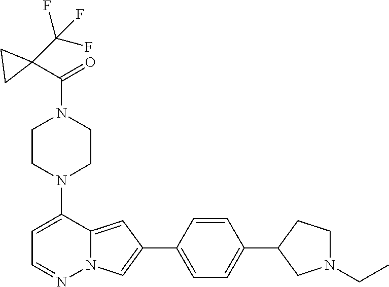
N1(C2=CC=NN3C2=CC(C2=CC=C(C4CN(CC)CC4)C=C2)=C3)CCN(C(C2(C(F)(F)F)CC2)=O)CC1
